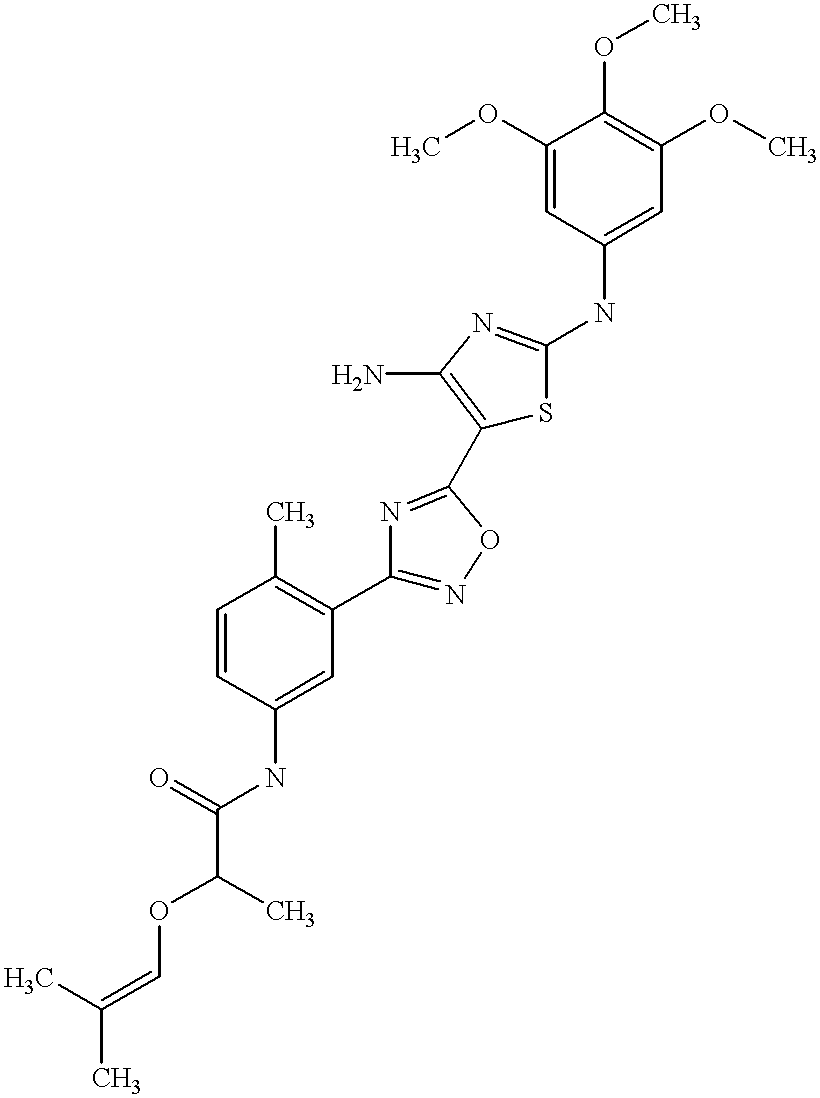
C(C(=O)NC1=CC(C2=NOC(C3=C(N)N=C(NC4=CC(OC)=C(OC)C(OC)=C4)S3)=N2)=C(C)C=C1)(OC=C(C)C)C
